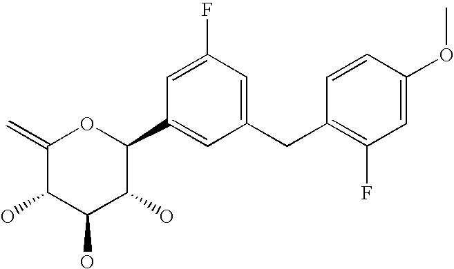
C1(=C)C(O)C(O)C(O)C(C2=CC(CC3=C(F)C=C(OC)C=C3)=CC(F)=C2)O1
